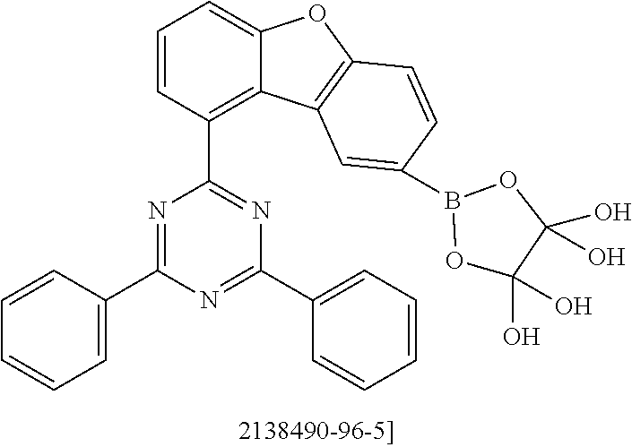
C1=CC(C2=NC(C3=CC=CC=C3)=NC(C3=CC=CC=C3)=N2)=C2C(=C1)OC1=C2C=C(B2OC(O)(O)C(O)(O)O2)C=C1
